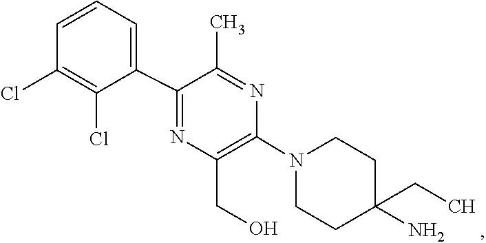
C1C(N)(CC)CCN(C2=C(CO)N=C(C3=CC=CC(Cl)=C3Cl)C(C)=N2)C1
